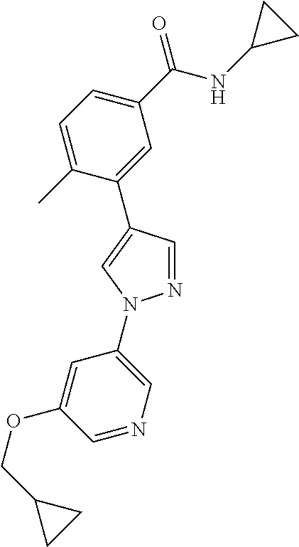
C1=C(C)C(C2=CN(C3=CN=CC(OCC4CC4)=C3)N=C2)=CC(C(NC2CC2)=O)=C1
